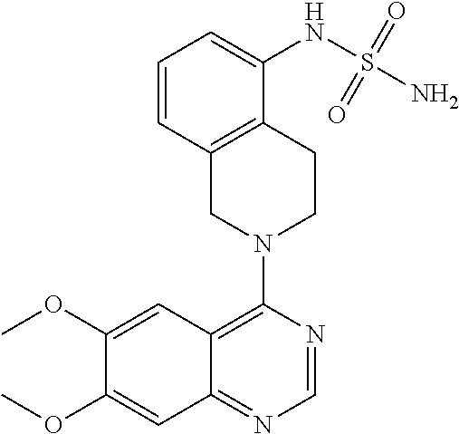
COC1=CC2=C(N3CCC4=C(C3)C=CC=C4NS(N)(=O)=O)N=CN=C2C=C1OC
